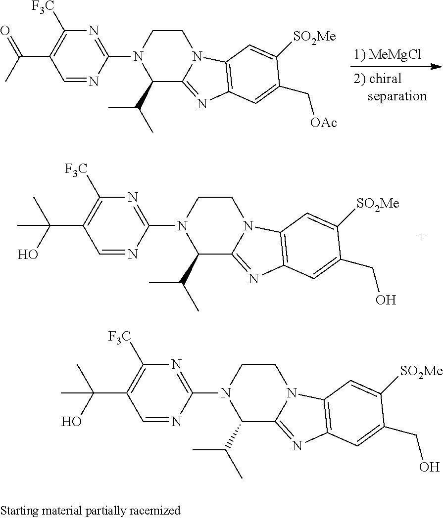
C1=NC(N2C(C(C)C)C3=NC4=C(N3CC2)C=C([SO2Me])C(C[OAc])=C4)=NC([F3C])=C1C(C)=O.C1=NC(N2C(C(C)C)C3=NC4=C(N3CC2)C=C([SO2Me])C(CO)=C4)=NC([F3C])=C1C(O)(C)C.C1=NC(N2C(C(C)C)C3=NC4=C(N3CC2)C=C([SO2Me])C(CO)=C4)=NC([F3C])=C1C(O)(C)C
